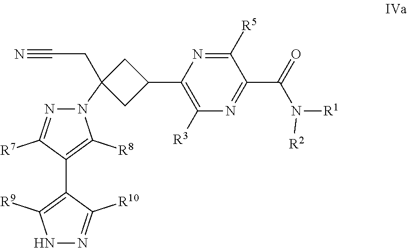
N1(C2(CC#N)CC(C3=C([R3])N=C(C(=O)N([R2])[R1])C([R5])=N3)C2)N=C([R7])C(C2=C([R9])NN=C2[R10])=C1[R8]
